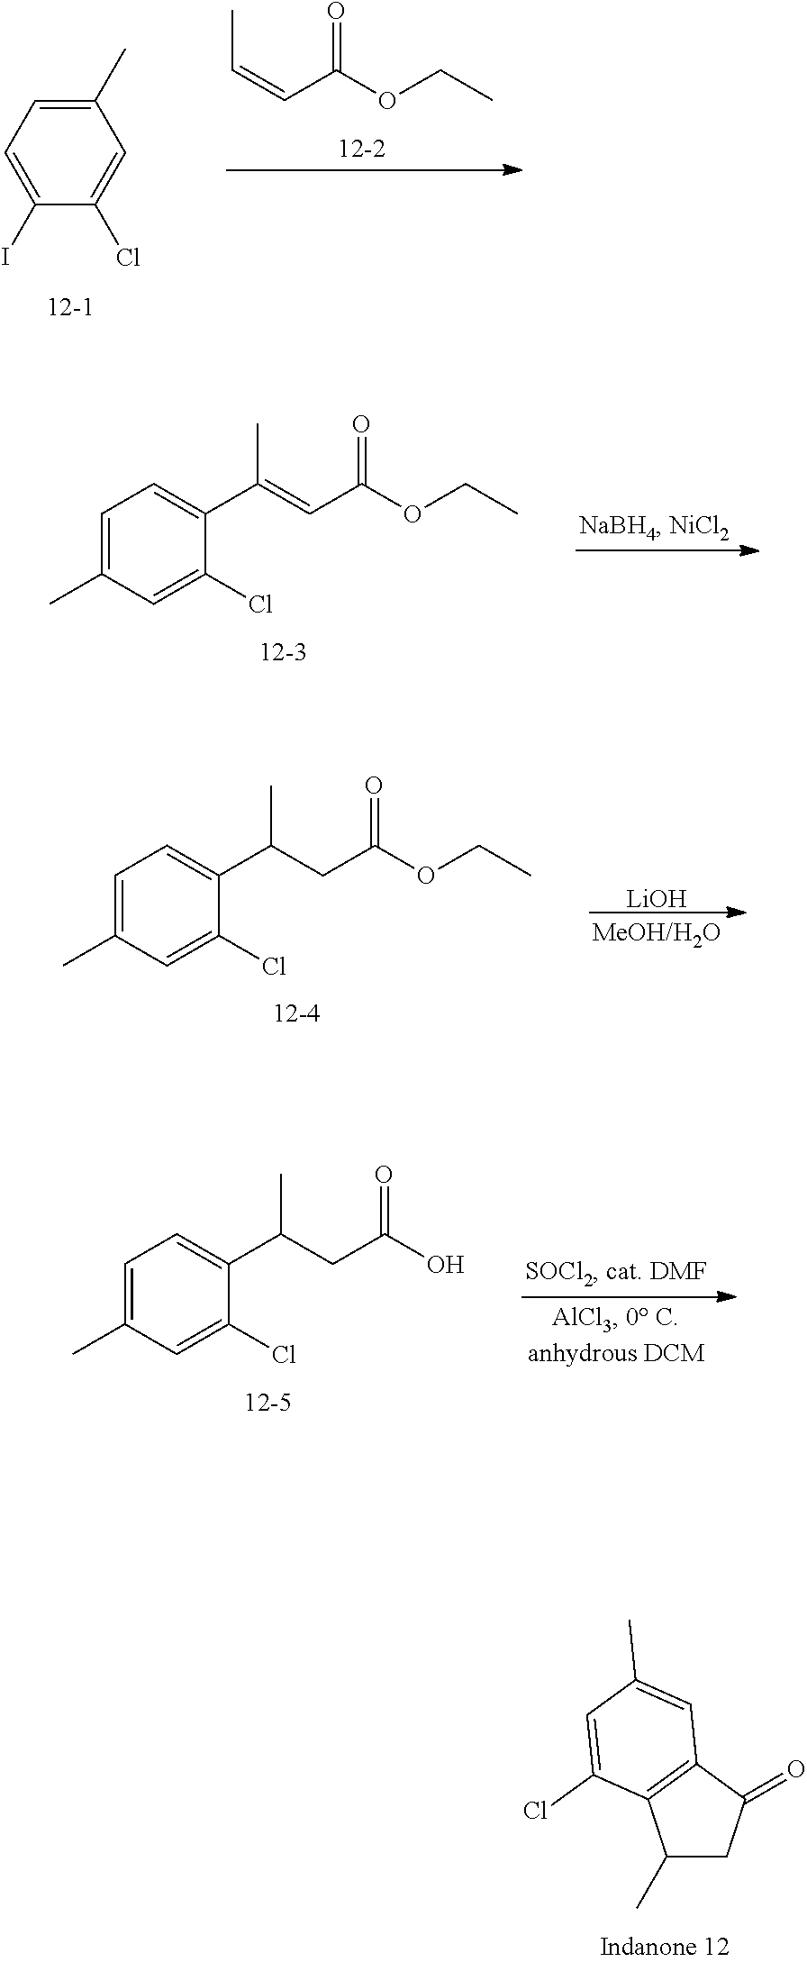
C1(C)CC(=O)C2=C1C(Cl)=CC(C)=C2.C1=C(C)C=C(Cl)C(C(=CC(OCC)=O)C)=C1.C1=C(C)C=C(Cl)C(C(CC(OCC)=O)C)=C1.[LiOH].C1=C(C)C=C(Cl)C(C(CC(O)=O)C)=C1.C1(I)=CC=C(C)C=C1Cl.CC=CC(OCC)=O
